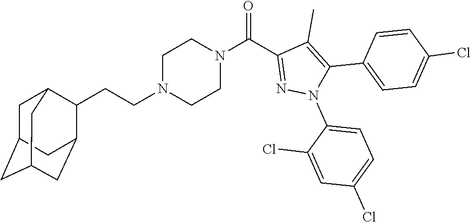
C1N(CCC2C3CC4CC(CC2C4)C3)CCN(C(C2=NN(C3=CC=C(Cl)C=C3Cl)C(C3=CC=C(Cl)C=C3)=C2C)=O)C1
